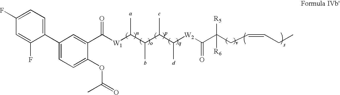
C1(F)=CC=C(C2=CC=C(OC(=O)C)C(C([W1]C(C(C(C([W2]C(C(CC=CCC)([R5])[R6])=O)C)C)C)C)=O)=C2)C(F)=C1
